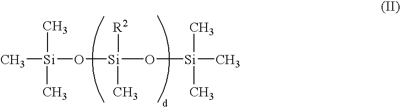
C[Si](C)(C)O[Si]([R2])(C)O[Si](C)(C)C
